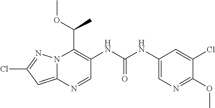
N12C(=CC(Cl)=N1)N=CC(NC(NC1=CN=C(OC)C(Cl)=C1)=O)=C2C(OC)C
